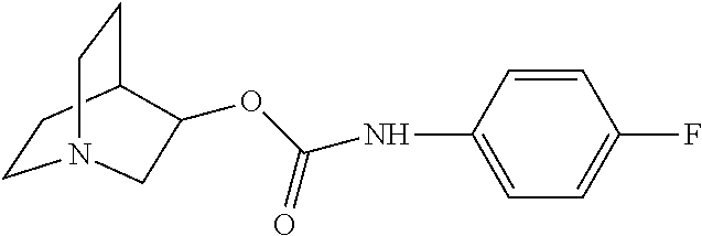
C1CC2CCN1CC2OC(NC1=CC=C(F)C=C1)=O
